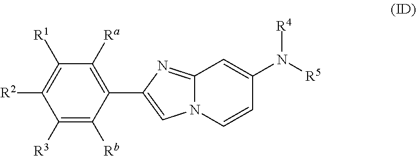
C1([R3])=C([Rb])C(C2=CN3C(=N2)C=C(N([R4])[R5])C=C3)=C([Ra])C([R1])=C1[R2]
